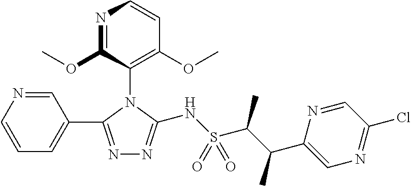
C1=NC=CC=C1C1=NN=C(NS(C(C(C2=CN=C(Cl)C=N2)C)C)(=O)=O)N1C1=C(OC)C=CN=C1OC
